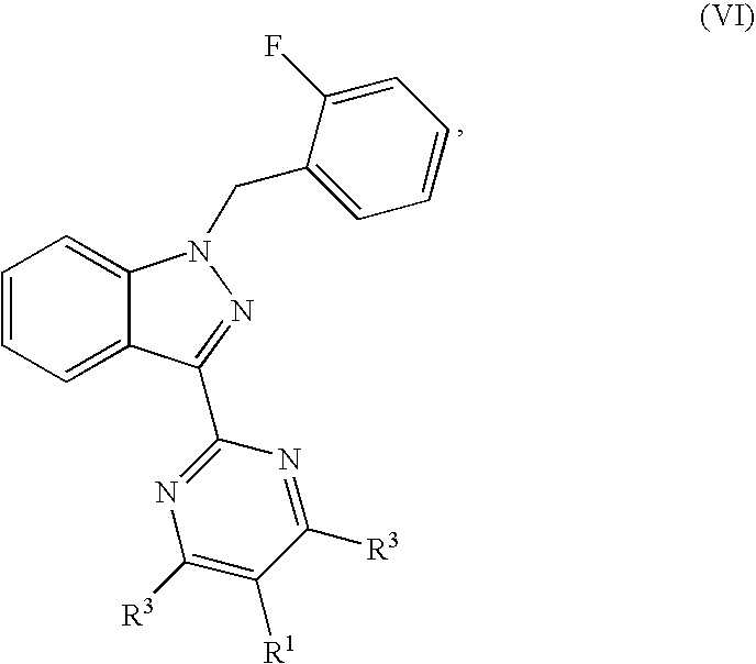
C1=CC=C2C(=C1)N(CC1=CC=CC=C1F)N=C2C1=NC([R3])=C([R1])C([R3])=N1
